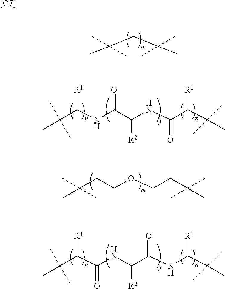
C(C(C)(C)C)C(C)(C)C.C(CCOCCC(C)(C)C)(C)(C)C.C(C(NC(C(NC(C(C(C)(C)C)[R1])=O)[R2])=O)[R1])(C)(C)C.C(C(C(NC(C(NC(C(C)(C)C)[R1])=O)[R2])=O)[R1])(C)(C)C.[[C7]]
